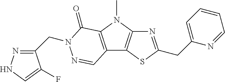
N1=C(CC2=CC=CC=N2)SC2=C1N(C)C1=C2C=NN(CC2=NNC=C2F)C1=O
